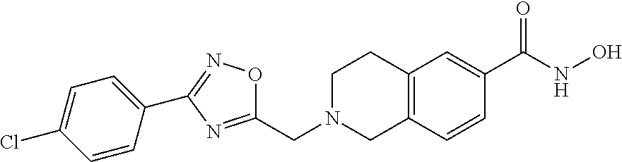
C1(CN2CC3=C(CC2)C=C(C(NO)=O)C=C3)=NC(C2=CC=C(Cl)C=C2)=NO1
